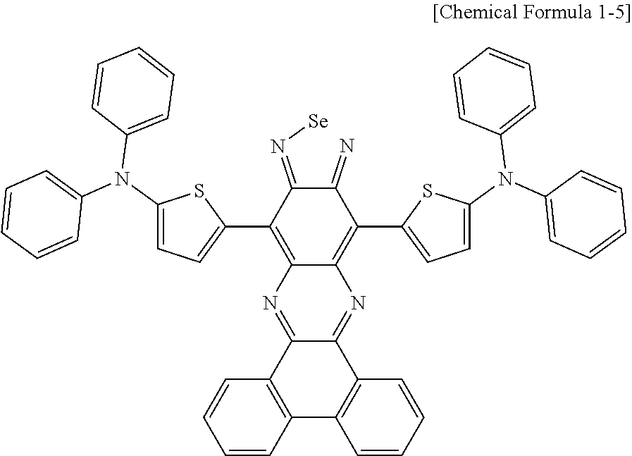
C1(C2=CC=C(N(C3=CC=CC=C3)C3=CC=CC=C3)S2)=C2C(=C(C3=CC=C(N(C4=CC=CC=C4)C4=CC=CC=C4)S3)C(=N)C1=N[Se])N=C1C(=N2)C2=C(C3=C1C=CC=C3)C=CC=C2
